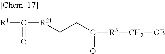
[R1]C(=O)[R21]CCC([R3]C[OE])=O
